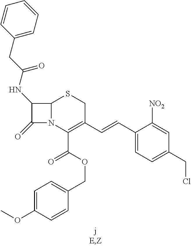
C12N(C(C(OCC3=CC=C(OC)C=C3)=O)=C(C=CC3=CC=C(CCl)C=C3[NO2])CS1)C(=O)C2NC(CC1=CC=CC=C1)=O
